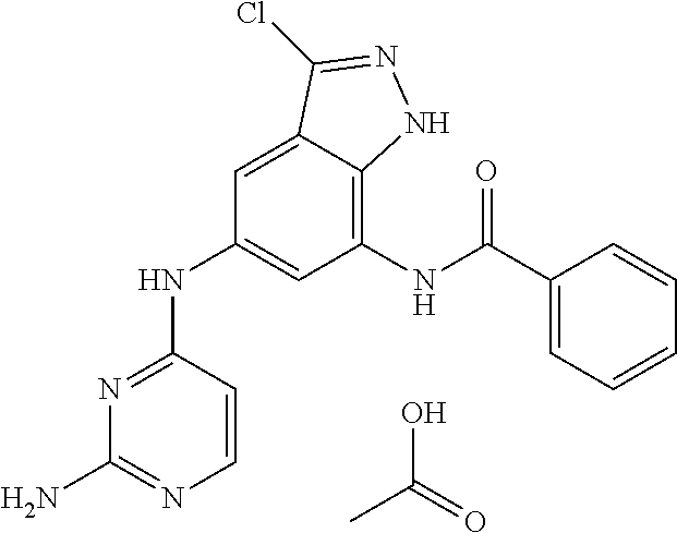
C1=C(NC2=NC(N)=NC=C2)C=C2C(=C1NC(C1=CC=CC=C1)=O)NN=C2Cl.OC(C)=O
